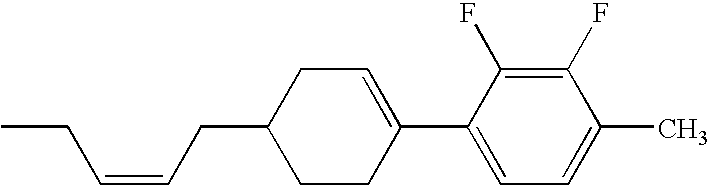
C1(F)=C(F)C(C2=CCC(CC=CCC)CC2)=CC=C1C
